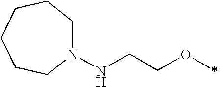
N1(NCCOC)CCCCCC1
